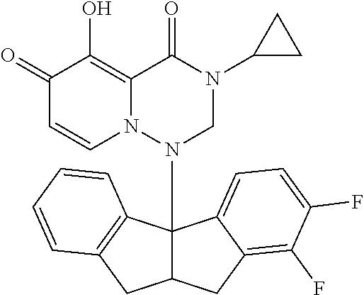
C1(=O)C=CN2C(=C1O)C(=O)N(C1CC1)CN2C12C(CC3=C(F)C(F)=CC=C13)CC1=C2C=CC=C1
